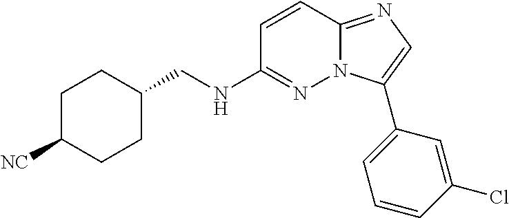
C1(CNC2=NN3C(=NC=C3C3=CC=CC(Cl)=C3)C=C2)CCC([NC])CC1
